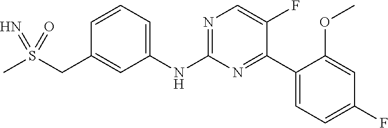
C1=CC(CS(C)(=N)=O)=CC(NC2=NC=C(F)C(C3=CC=C(F)C=C3OC)=N2)=C1
